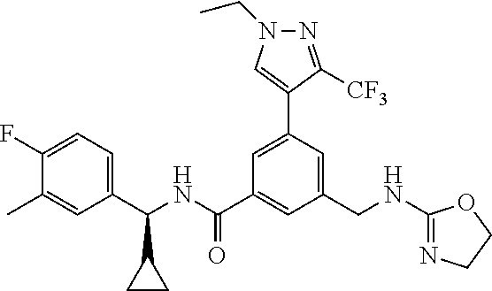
C1(C)=CC(C(NC(C2=CC(CNC3=NCCO3)=CC(C3=CN(CC)N=C3[CF3])=C2)=O)C2CC2)=CC=C1F
